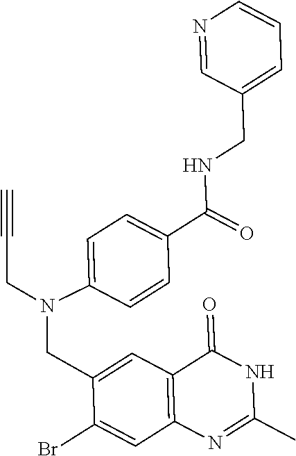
C#CCN(CC1=CC2=C(C=C1Br)N=C(C)NC2=O)C1=CC=C(C(=O)NCC2=CC=CN=C2)C=C1
